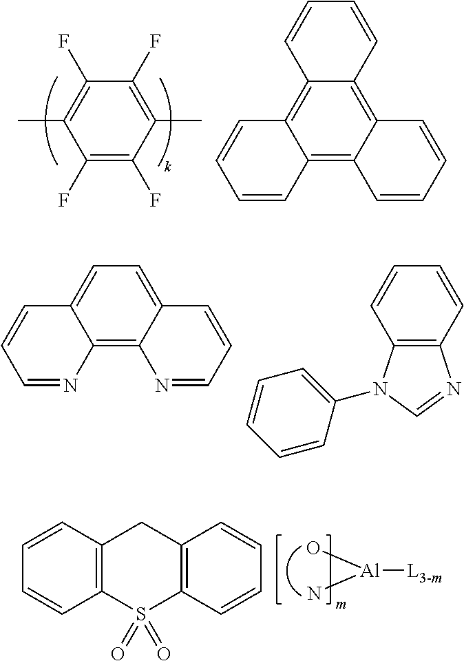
C1(F)=C(F)C(C)=C(F)C(F)=C1C.C12=C3C(=C4C(=C1C=CC=C2)C=CC=C4)C=CC=C3.C12=C3C(=CC=C1C=CC=N2)C=CC=N3.C12=C(C=CC=C1)N=CN2C1=CC=CC=C1.[Al]([L3-m])(N)O.C12=C(C=CC=C1)CC1=C(S2(=O)=O)C=CC=C1
